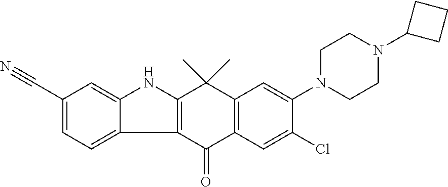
C12=C(C(=O)C3=C(C1(C)C)C=C(N1CCN(C4CCC4)CC1)C(Cl)=C3)C1=CC=C(C#N)C=C1N2
